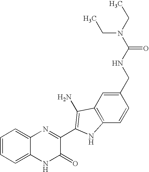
C1=C2C(=CC=C1)N=C(C1=C(N)C3=C(C=CC(CNC(N(CC)CC)=O)=C3)N1)C(=O)N2
